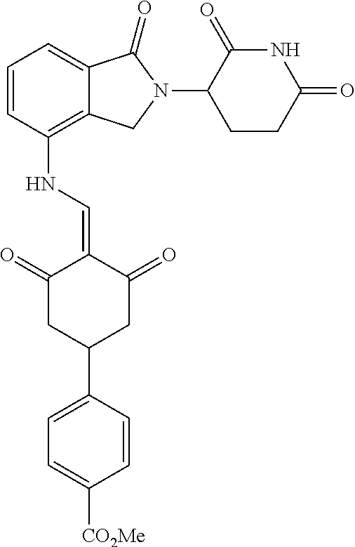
C1(NC=C2C(=O)CC(C3=CC=C([CO2Me])C=C3)CC2=O)=C2C(=CC=C1)C(=O)N(C1C(=O)NC(=O)CC1)C2
